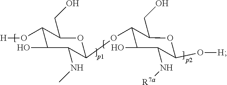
C1(O[H])C(O)C(NC)C(OC2C(O)C(N[R7a])C(O[H])OC2CO)OC1CO
